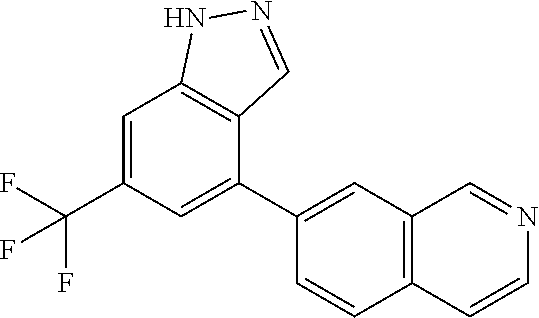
C1=C(C(F)(F)F)C=C(C2=CC3=C(C=C2)C=CN=C3)C2=C1NN=C2
